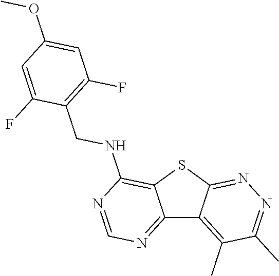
C12=NC=NC(NCC3=C(F)C=C(OC)C=C3F)=C1SC1=NN=C(C)C(C)=C21
